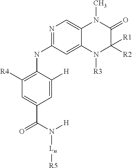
C1=C([H])C(NC2=NC=C3C(=C2)N([R3])C([R1])([R2])C(=O)N3C)=C([R4])C=C1C(N([H])[Ln][R5])=O
